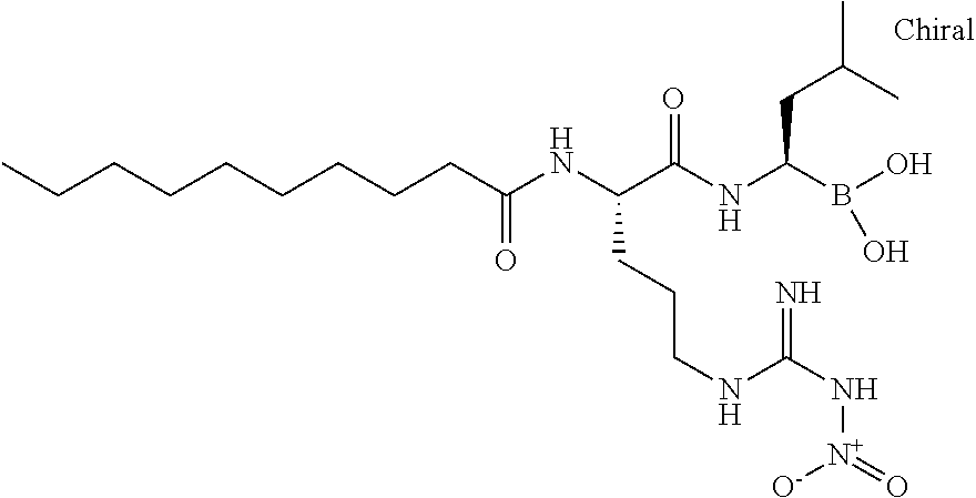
C(CCCCCCCC)C(NC(C(NC(B(O)O)CC(C)C)=O)CCCNC(N[N+]([O-])=O)=N)=O
